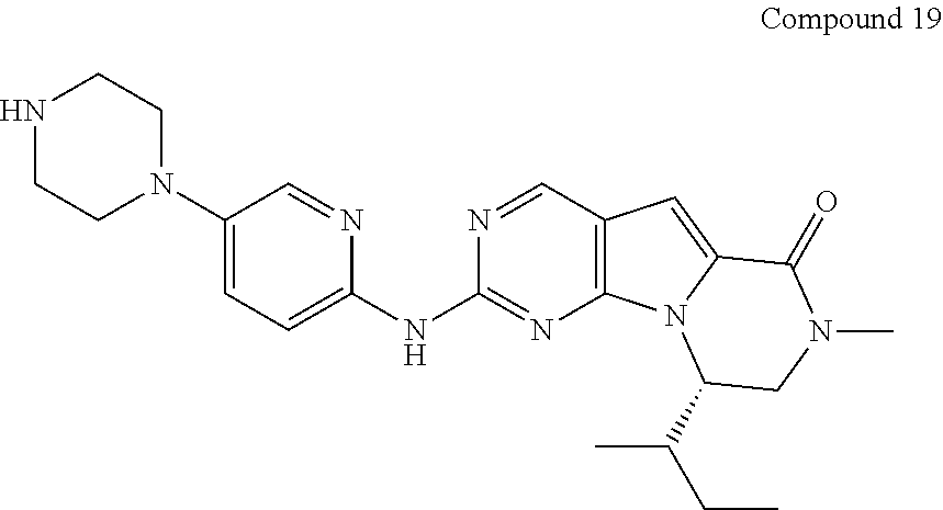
C1(N2CCNCC2)=CC=C(NC2=NC3=C(C=N2)C=C2N3C(C(CC)C)CN(C)C2=O)N=C1
